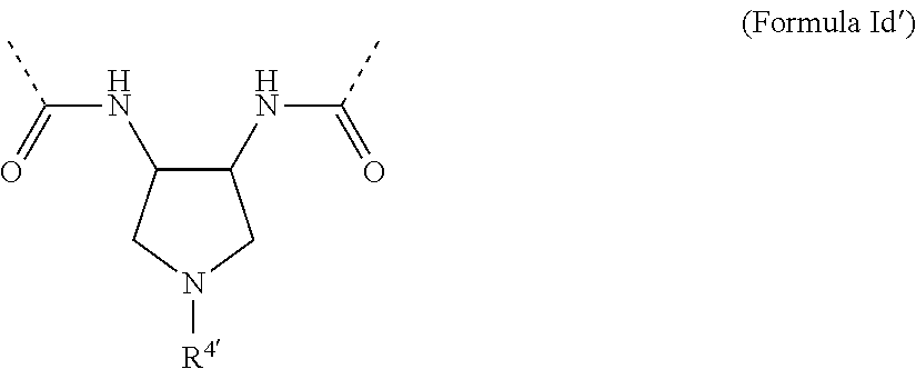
C1(NC(=O)C)C(NC(=O)C)CN([R4])C1
